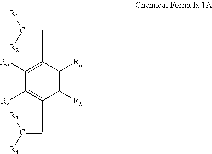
C1([Rb])=C([Ra])C(C=C([R1])[R2])=C([Rd])C([Rc])=C1C=C([R4])[R3]
